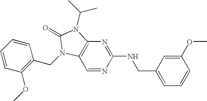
C1=NC(NCC2=CC=CC(OC)=C2)=NC2=C1N(CC1=C(OC)C=CC=C1)C(=O)N2C(C)C
